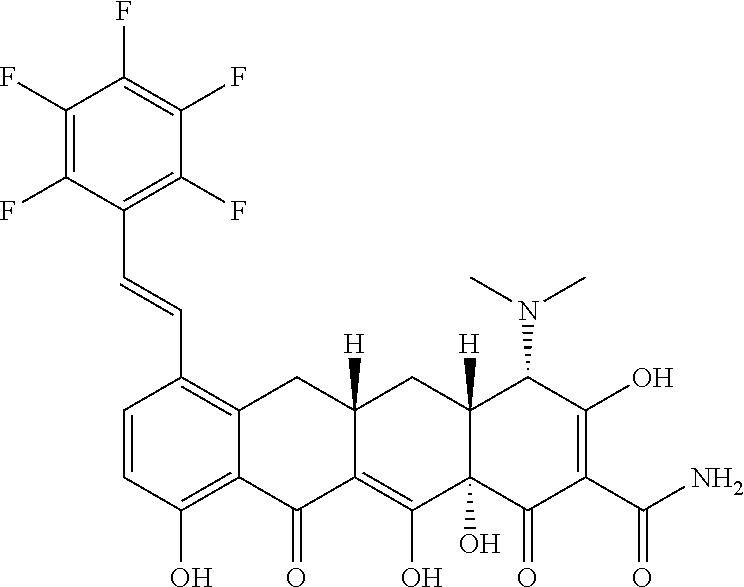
C1=CC(O)=C2C(=C1C=CC1=C(F)C(F)=C(F)C(F)=C1F)CC1([H])C(=C(O)C3(O)C([H])(C1)C(N(C)C)C(O)=C(C(N)=O)C3=O)C2=O
